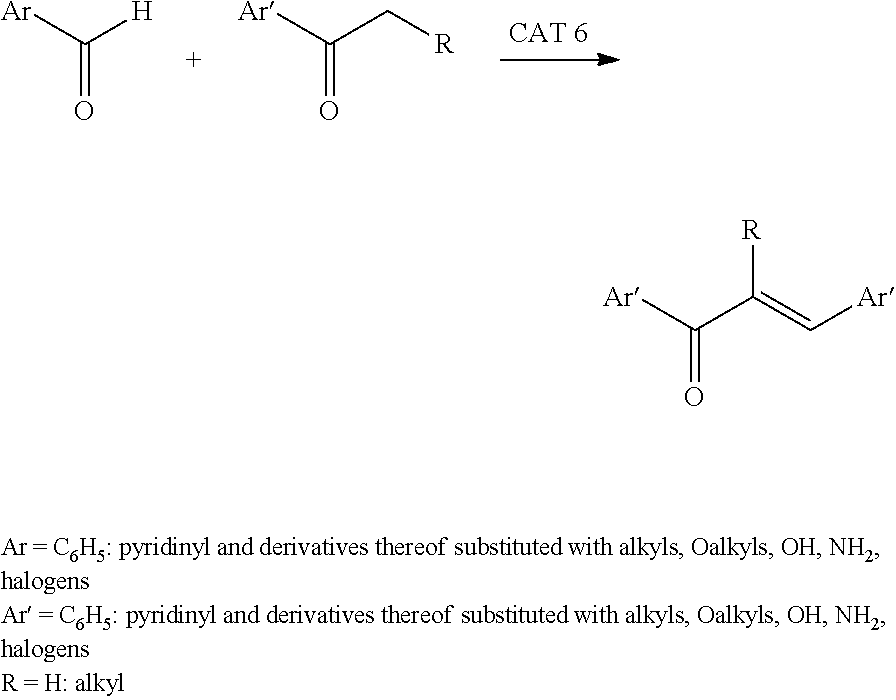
C(=O)([Ar])[H].C(=O)([Ar])C[R].C(=O)([Ar])C(=C[Ar])[R]
